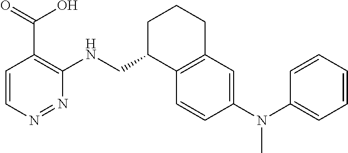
C1=CN=NC(NCC2C3=C(CCC2)C=C(N(C2=CC=CC=C2)C)C=C3)=C1C(=O)O
